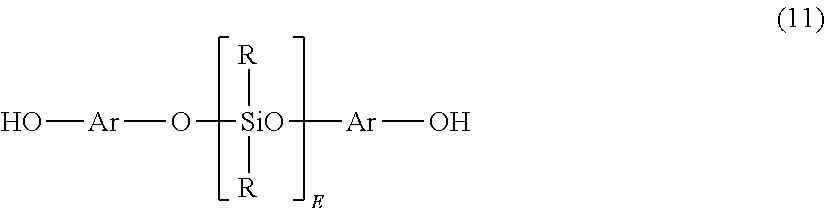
[SiO]([R])([R])(O[Ar]O)[Ar]O
